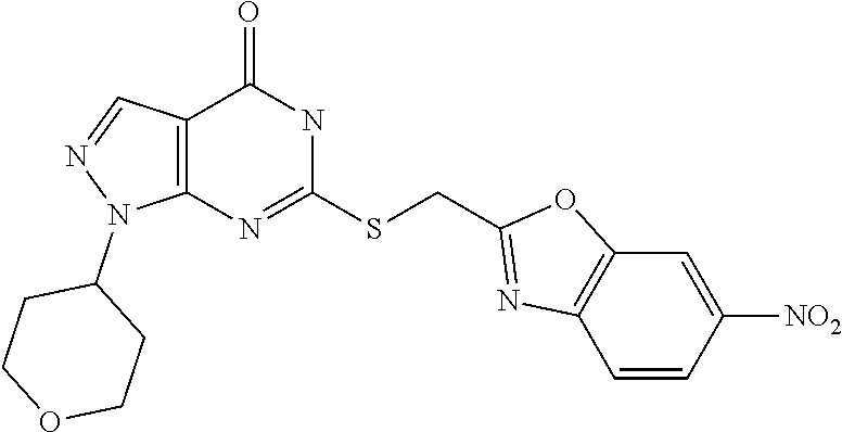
C12=C(N=C(SCC3=NC4=C(O3)C=C([NO2])C=C4)NC1=O)N(C1CCOCC1)N=C2
